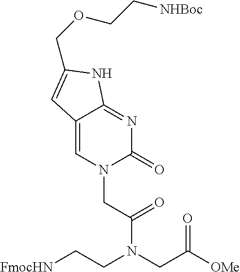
C12=CN(CC(=O)N(CC([OMe])=O)CC[FmocHN])C(=O)N=C1NC(COCC[NHBoc])=C2
